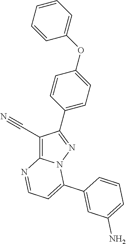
C1(C#N)=C2N(N=C1C1=CC=C(OC3=CC=CC=C3)C=C1)C(C1=CC(N)=CC=C1)=CC=N2
